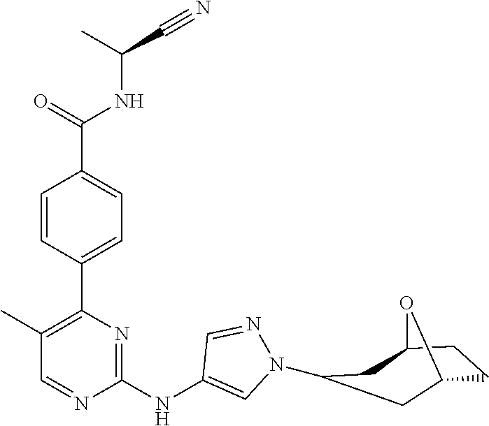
C(C(NC(C1=CC=C(C2=C(C)C=NC(NC3=CN(C4CC5CCC(C4)O5)N=C3)=N2)C=C1)=O)C)#N
